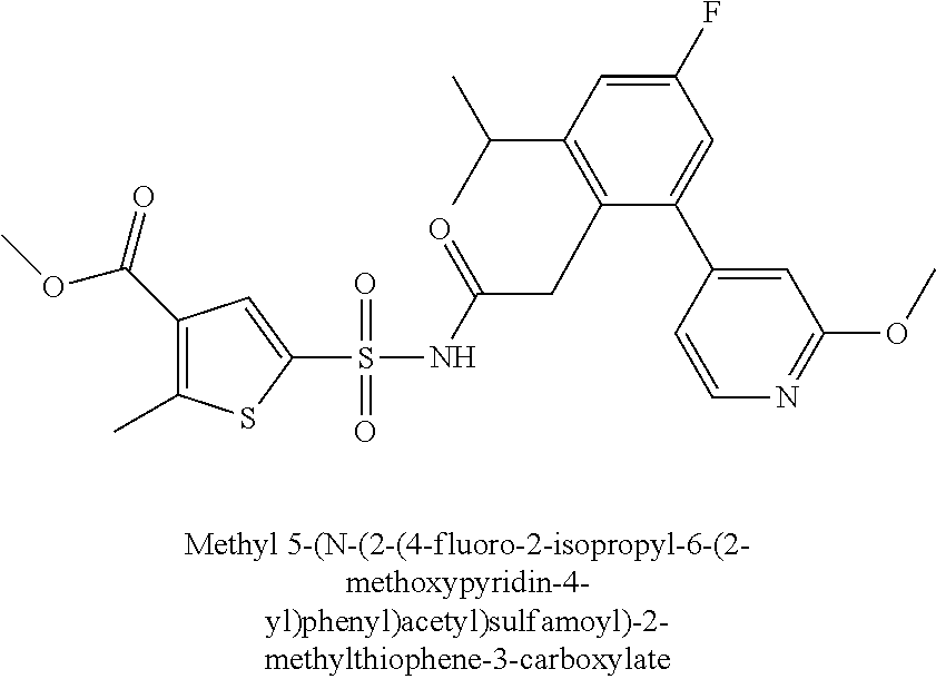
S(=O)(=O)(NC(CC1=C(C(C)C)C=C(F)C=C1C1=CC(OC)=NC=C1)=O)C1=CC(C(OC)=O)=C(C)S1
